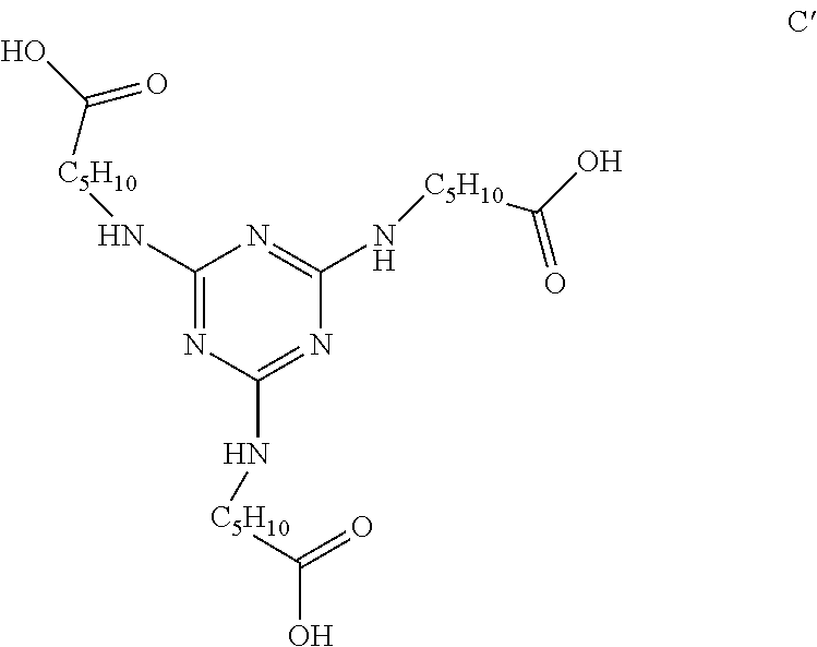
C1(N[C5H10]C(=O)O)=NC(N[C5H10]C(=O)O)=NC(N[C5H10]C(=O)O)=N1
